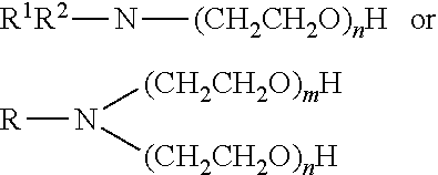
[R1R2]N[(CH2CH2O)nH].[R]N([(CH2CH2O)mH])[(CH2CH2O)nH]
